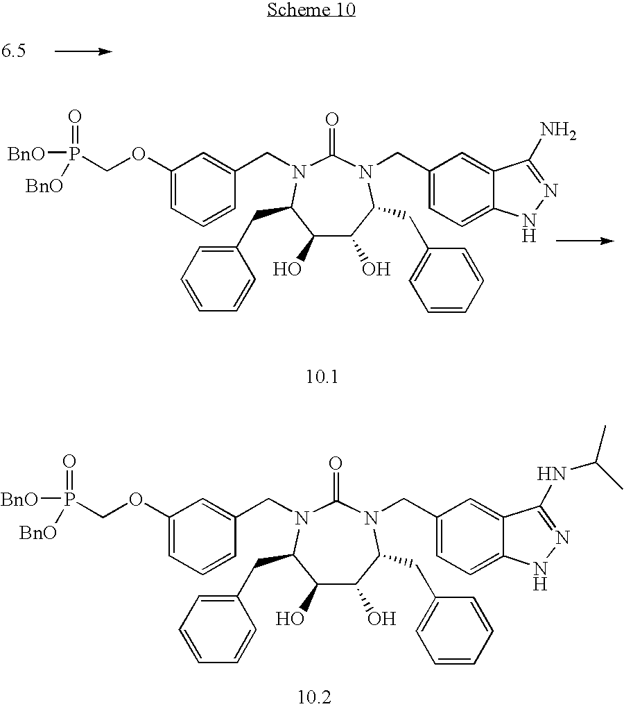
C1(OCP([BnO])(=O)[BnO])=CC=CC(CN2C(=O)N(CC3=CC=C4C(=C3)C(N)=NN4)C(CC3=CC=CC=C3)C(O)C(O)C2CC2=CC=CC=C2)=C1.C1(OCP([BnO])(=O)[BnO])=CC=CC(CN2C(=O)N(CC3=CC=C4C(=C3)C(NC(C)C)=NN4)C(CC3=CC=CC=C3)C(O)C(O)C2CC2=CC=CC=C2)=C1
